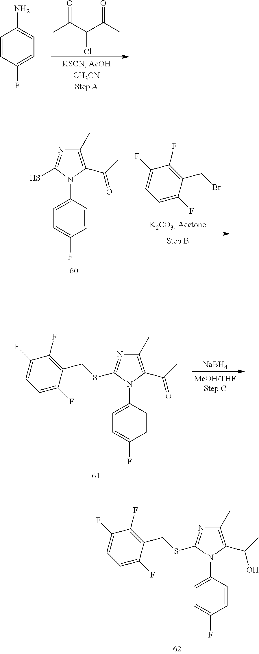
CC(C(C(C)=O)Cl)=O.C1(F)=CC=C(N)C=C1.C1=C(F)C(CBr)=C(F)C(F)=C1.C1(F)=CC=C(N2C(S)=NC(C)=C2C(C)=O)C=C1.C1=C(F)C(CSC2=NC(C)=C(C(C)O)N2C2=CC=C(F)C=C2)=C(F)C(F)=C1.[NaBH4].C1=C(F)C(CSC2=NC(C)=C(C(C)=O)N2C2=CC=C(F)C=C2)=C(F)C(F)=C1
